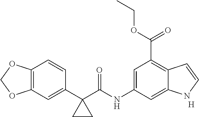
C12=C(C=C(C3(C(NC4=CC(C(OCC)=O)=C5C(=C4)NC=C5)=O)CC3)C=C1)OCO2.[H]
